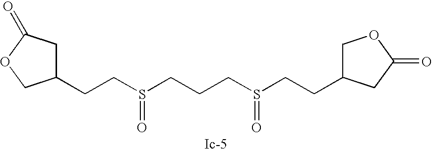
C(CS(=O)CCCS(=O)CCC1COC(=O)C1)C1CC(=O)OC1
